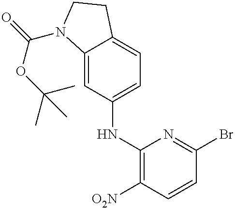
C12=CC(NC3=C([O2N])C=CC(Br)=N3)=CC=C1CCN2C(=O)OC(C)(C)C
